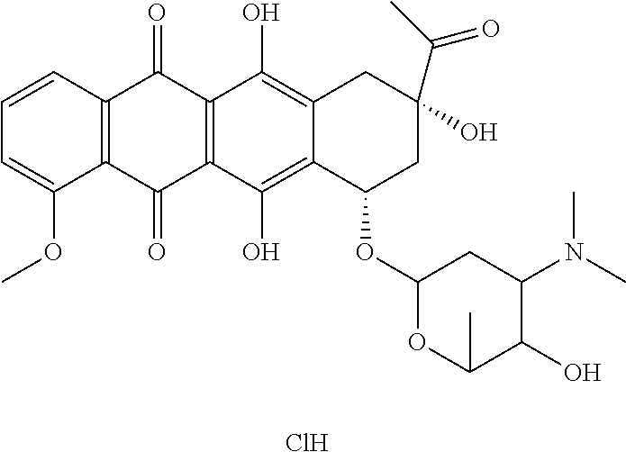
C1=CC2=C(C(OC)=C1)C(=O)C1=C(C2=O)C(O)=C2C(=C1O)C(OC1OC(C)C(O)C(N(C)C)C1)CC(O)(C(C)=O)C2.Cl
